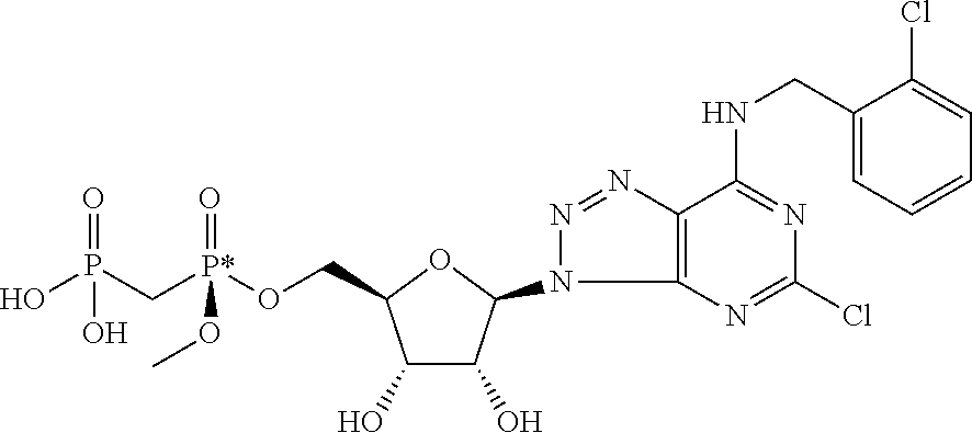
C1(O)C(O)C(N2N=NC3=C2N=C(Cl)N=C3NCC2=CC=CC=C2Cl)OC1CO[P*](CP(O)(=O)O)(=O)OC
